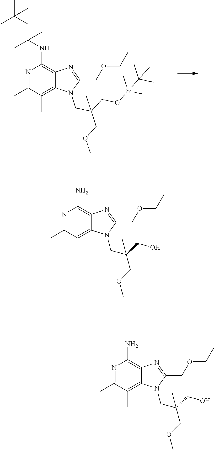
C1(C)=NC(N)=C2C(=C1C)N(CC(COC)(CO)C)C(COCC)=N2.C1(C)=NC(N)=C2C(=C1C)N(CC(COC)(CO)C)C(COCC)=N2.C1(C)=NC(NC(CC(C)(C)C)(C)C)=C2C(=C1C)N(CC(CO[Si](C)(C)C(C)(C)C)(COC)C)C(COCC)=N2
